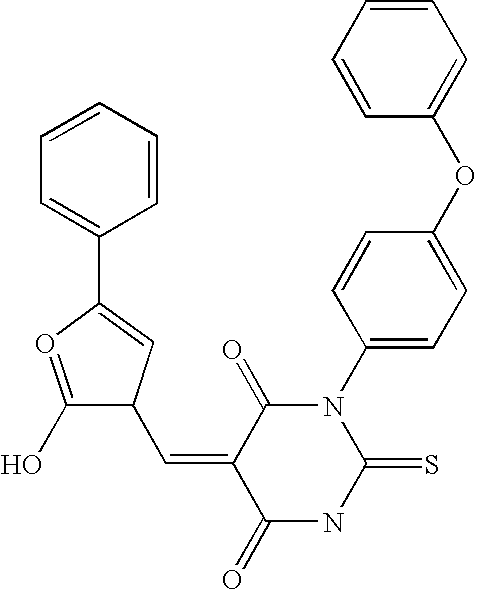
C1=CC=CC(OC2=CC=C(N3C(=O)C(=CC4C(O)=OC(C5=CC=CC=C5)=C4)C(=O)NC3=S)C=C2)=C1
